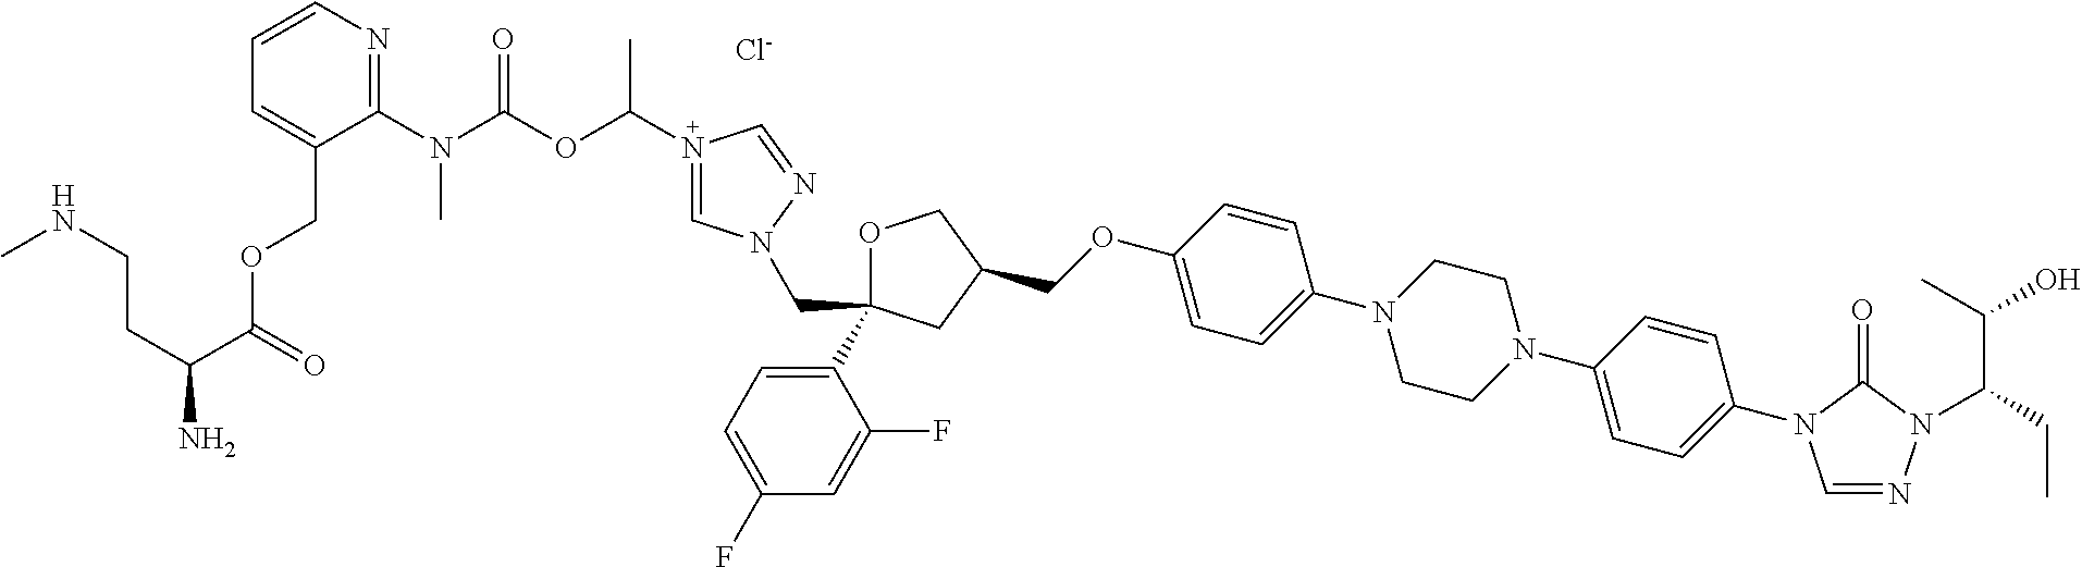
[Cl-].C1OC(C2=CC=C(F)C=C2F)(CN2C=N(C(OC(N(C3=NC=CC=C3COC(C(CCNC)N)=O)C)=O)C)C=N2)CC1COC1=CC=C(N2CCN(C3=CC=C(N4C=NN(C(CC)C(C)O)C4=O)C=C3)CC2)C=C1
